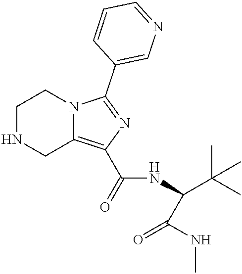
C1NCC2=C(C(=O)NC(C(C)(C)C)C(=O)NC)N=C(C3=CN=CC=C3)N2C1
